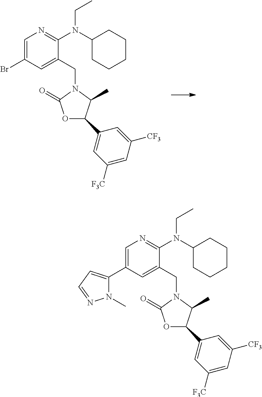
C1=C(Br)C=C(CN2C(=O)OC(C3=CC([F3C])=CC([CF3])=C3)C2C)C(N(C2CCCCC2)CC)=N1.C1=C(C2=CC=NN2C)C=C(CN2C(=O)OC(C3=CC([F3C])=CC([CF3])=C3)C2C)C(N(C2CCCCC2)CC)=N1
